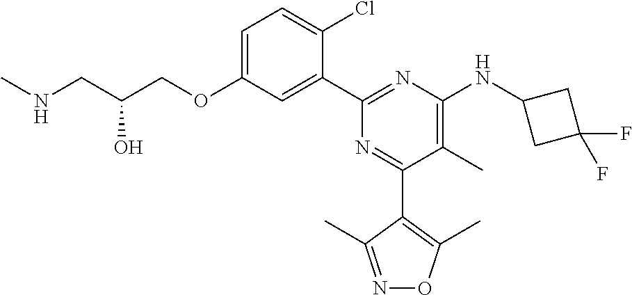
C1=C(OCC(CNC)O)C=C(C2=NC(NC3CC(F)(F)C3)=C(C)C(C3=C(C)ON=C3C)=N2)C(Cl)=C1
